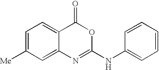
C1=C([Me])C=C2C(=C1)C(=O)OC(NC1=CC=CC=C1)=N2
